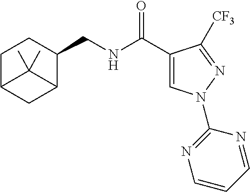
C1(CNC(C2=CN(C3=NC=CC=N3)N=C2[CF3])=O)CCC2CC1C2(C)C
